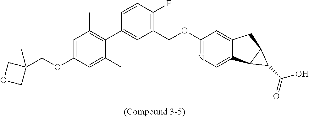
C1=C(OCC2(C)COC2)C=C(C)C(C2=CC(COC3=NC=C4C(=C3)CC3C4C3C(O)=O)=C(F)C=C2)=C1C
